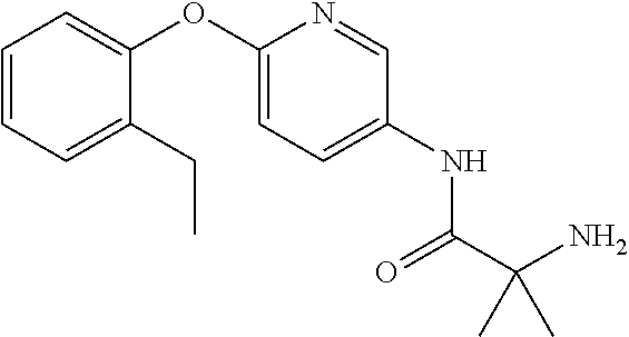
C1=CC=C(CC)C(OC2=CC=C(NC(C(N)(C)C)=O)C=N2)=C1
